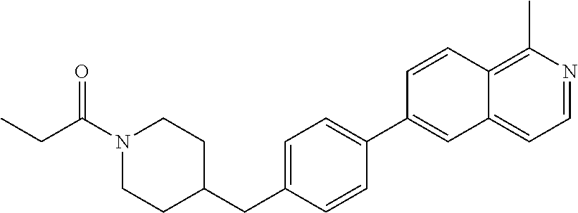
N1(C(CC)=O)CCC(CC2=CC=C(C3=CC4=CC=NC(C)=C4C=C3)C=C2)CC1
